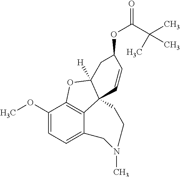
C1(OC)=CC=C2C3=C1OC1([H])C3(C=CC(OC(=O)C(C)(C)C)C1)CCN(C)C2
